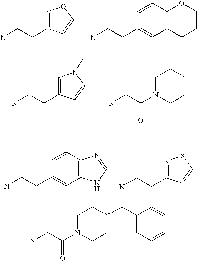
NCCC1=COC=C1.NCCC1=CC2=C(C=C1)OCCC2.NCCC1=CN(C)C=C1.NCC(N1CCCCC1)=O.NCCC1=CC2=C(C=C1)N=CN2.NCCC1=NSC=C1.NCC(N1CCN(CC2=CC=CC=C2)CC1)=O
